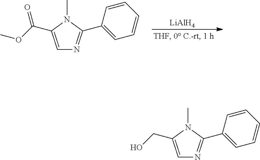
C1=C(C(OC)=O)N(C)C(C2=CC=CC=C2)=N1.[LiAlH4].C1=C(CO)N(C)C(C2=CC=CC=C2)=N1
